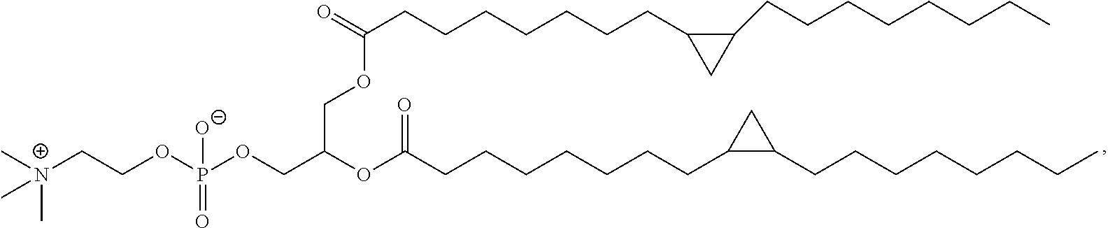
[N+](CCOP(OCC(OC(CCCCCCCC1C(CCCCCCCC)C1)=O)COC(CCCCCCCC1C(CCCCCCCC)C1)=O)([O-])=O)(C)(C)C
